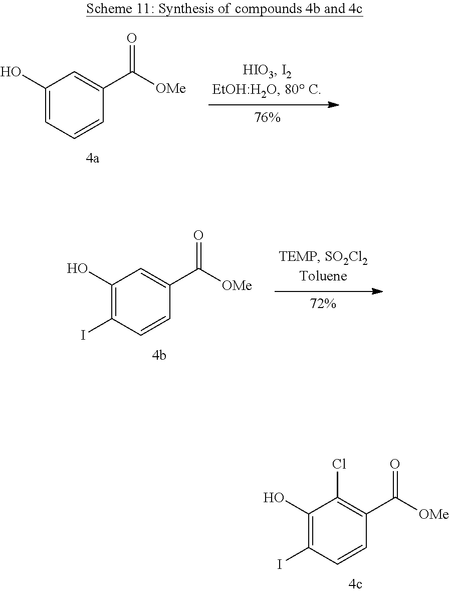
C1(O)=CC=CC(C([OMe])=O)=C1.C1(O)=C(I)C=CC(C([OMe])=O)=C1.C1(O)=C(I)C=CC(C([OMe])=O)=C1Cl
